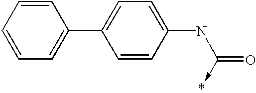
C1=CC(NC(=O)->*)=CC=C1C1=CC=CC=C1
